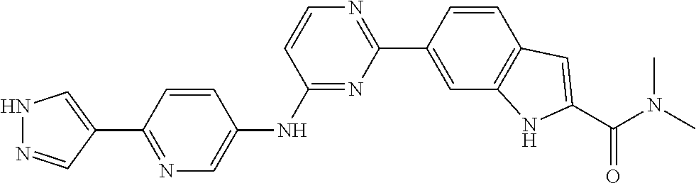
C1=CC(C2=NC=CC(NC3=CN=C(C4=CNN=C4)C=C3)=N2)=CC2=C1C=C(C(N(C)C)=O)N2
